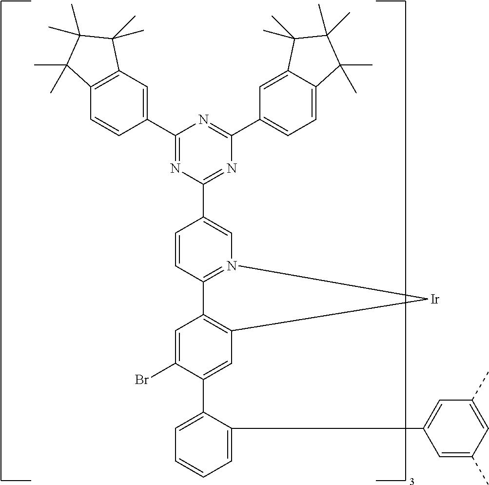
C1(C2=CC3=C(C=C2)C(C)(C)C(C)(C)C3(C)C)=NC(C2=CN3=C(C=C2)C2=C(C=C(C4=CC=CC=C4C4=CC(C)=CC(C)=C4)C(Br)=C2)[Ir]3)=NC(C2=CC=C3C(=C2)C(C)(C)C(C)(C)C3(C)C)=N1
